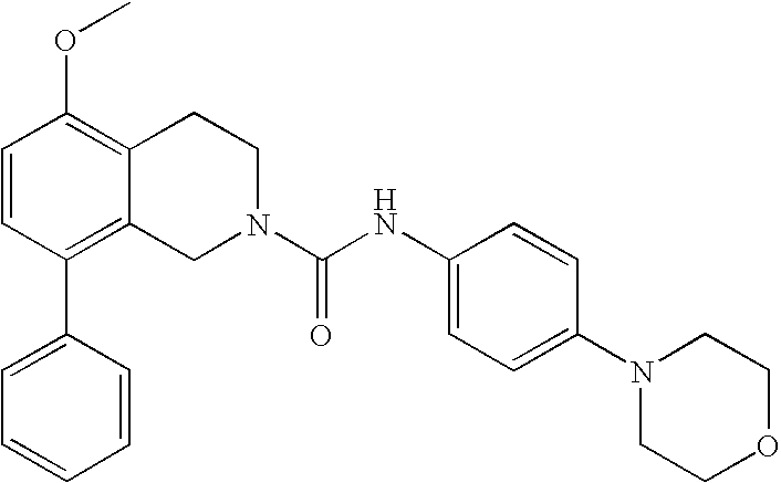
C1=CC(C2=CC=CC=C2)=C2C(=C1OC)CCN(C(NC1=CC=C(N3CCOCC3)C=C1)=O)C2
